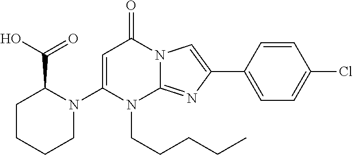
N1(C2=CC(=O)N3C(=NC(C4=CC=C(Cl)C=C4)=C3)N2CCCCC)CCCCC1C(O)=O
